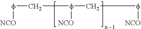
[f](C[f]([NCO])C[f][NCO])[NCO]
